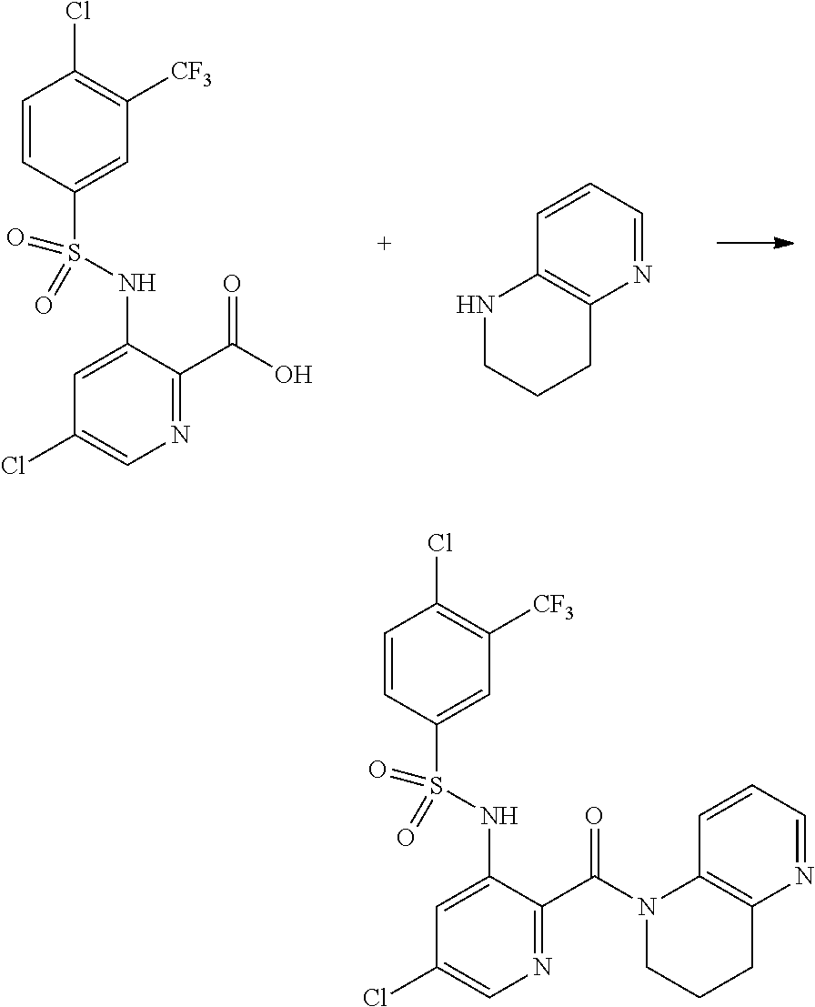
N1=C(C(O)=O)C(NS(C2=CC([CF3])=C(Cl)C=C2)(=O)=O)=CC(Cl)=C1.N1CCCC2=C1C=CC=N2.N1=C(C(N2CCCC3=C2C=CC=N3)=O)C(NS(C2=CC([CF3])=C(Cl)C=C2)(=O)=O)=CC(Cl)=C1
